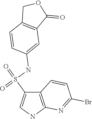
C12=C(NC=C1S(=O)(NC1=CC3=C(C=C1)COC3=O)=O)N=C(Br)C=C2
